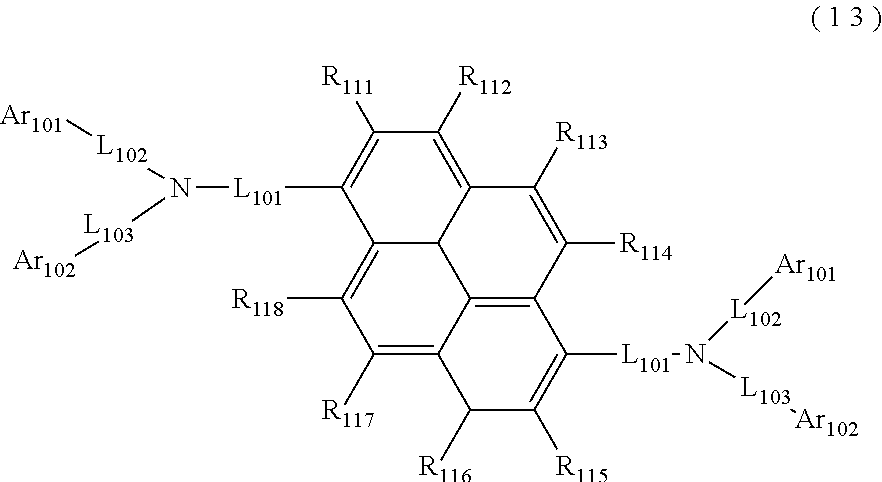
C1([L101]N([L102][Ar101])[L103][Ar102])=C([R111])C([R112])=C2C3C1=C([R118])C([R117])=C1C3=C(C([R114])=C2[R113])C([L101]N([L102][Ar101])[L103][Ar102])=C([R115])C1[R116]
